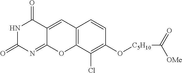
N1C(=O)N=C2C(=CC3=C(O2)C(Cl)=C(O[C5H10]C([OMe])=O)C=C3)C1=O
